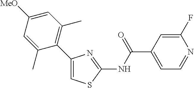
C1(C2=C(C)C=C([MeO])C=C2C)=CSC(NC(C2=CC=NC(F)=C2)=O)=N1
